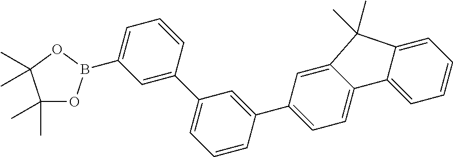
C1(C)(C)OB(C2=CC=CC(C3=CC=CC(C4=CC=C5C(=C4)C(C)(C)C4=CC=CC=C54)=C3)=C2)OC1(C)C
